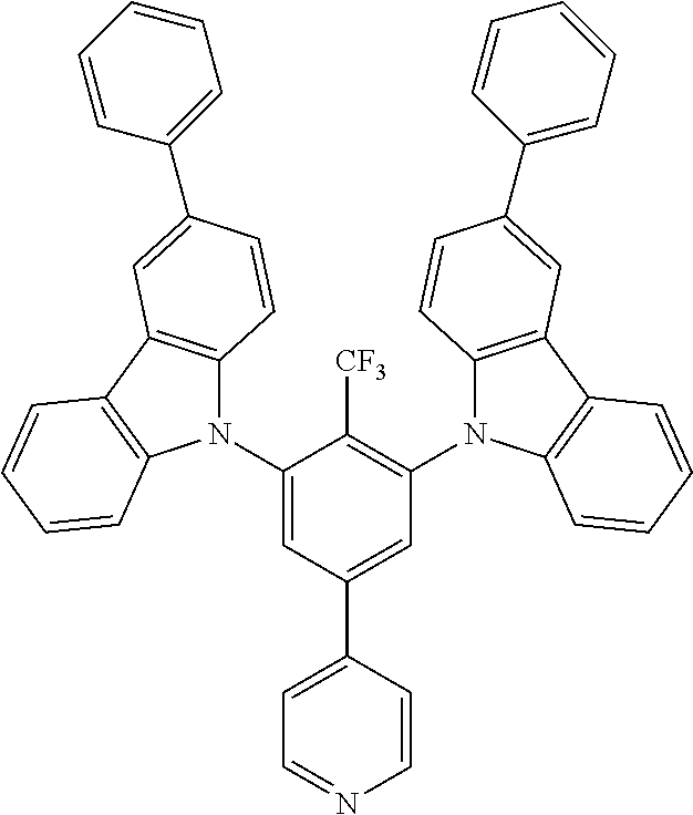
C1(N2C3=C(C4=C2C=CC=C4)C=C(C2=CC=CC=C2)C=C3)=CC(C2=CC=NC=C2)=CC(N2C3=C(C4=C2C=CC=C4)C=C(C2=CC=CC=C2)C=C3)=C1[CF3]
